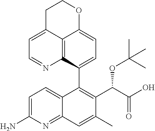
C12=C3C(C4=C(C(C(O)=O)OC(C)(C)C)C(C)=CC5=NC(N)=CC=C45)=CC=C1OCCC2=CC=N3
